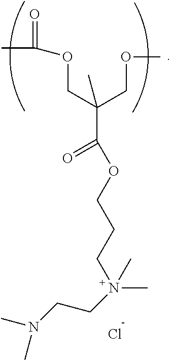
CC(OCC(COC)(C)C(OCCCN(C)(C)CCN(C)C)=O)=O.Cl
